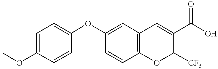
C1=CC2=C(C=C1OC1=CC=C(OC)C=C1)C=C(C(O)=O)C([CF3])O2
